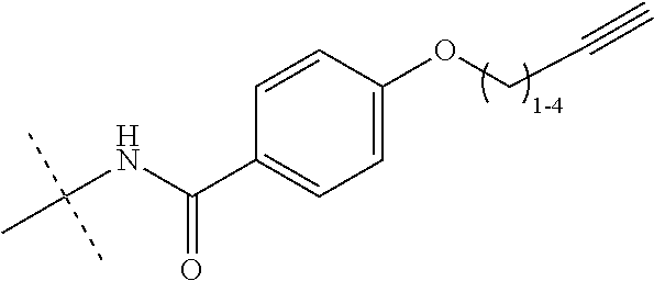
C1(OCC#C)=CC=C(C(NC(C)(C)C)=O)C=C1
